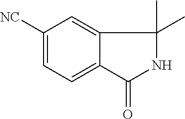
C1([NC])=CC=C2C(=C1)C(C)(C)NC2=O
